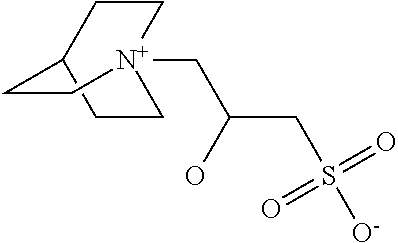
C12CC[N+](CC(O)CS([O-])(=O)=O)(CC1)CC2
